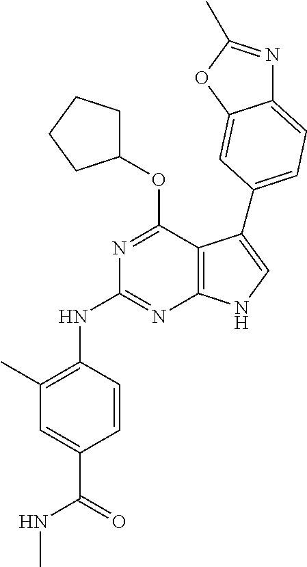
N(C1=NC2=C(C(OC3CCCC3)=N1)C(C1=CC=C3N=C(C)OC3=C1)=CN2)C1=C(C)C=C(C(=O)NC)C=C1
